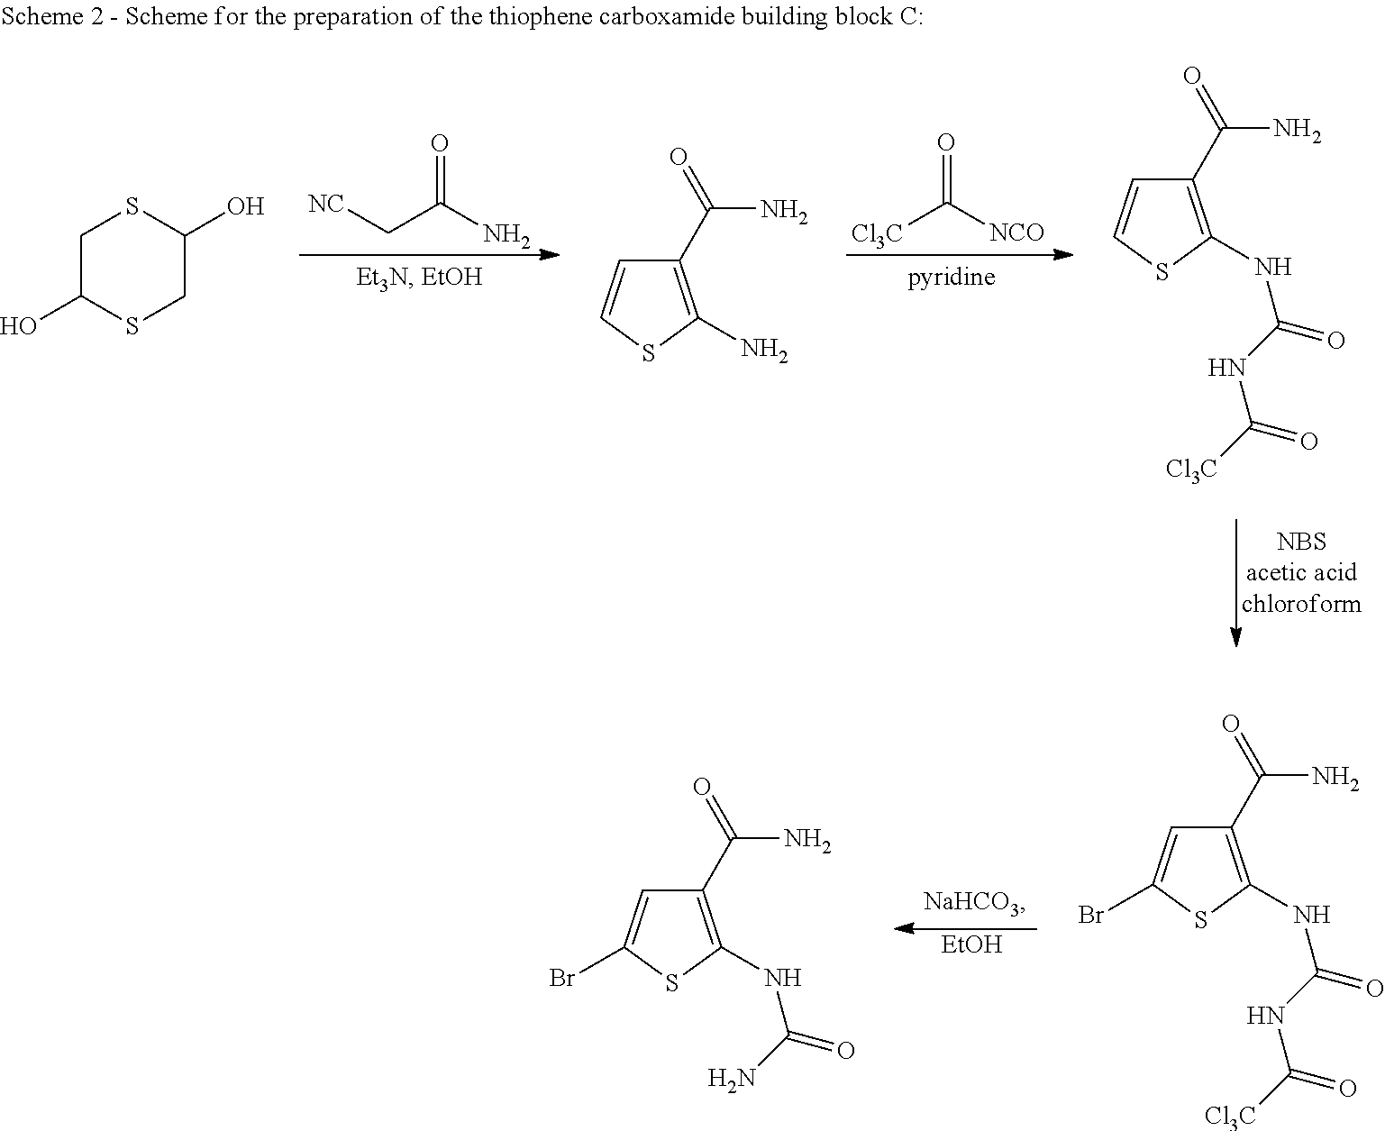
C1(C(=O)N)=C(NC(NC([Cl3C])=O)=O)SC(Br)=C1.C1(C(=O)N)=C(NC(N)=O)SC(Br)=C1.[EtOH].C1C(O)SCC(O)S1.[NC]CC(N)=O.C1(C(=O)N)=C(N)SC=C1.[Cl3C]C([NCO])=O.C1(C(=O)N)=C(NC(NC([Cl3C])=O)=O)SC=C1
